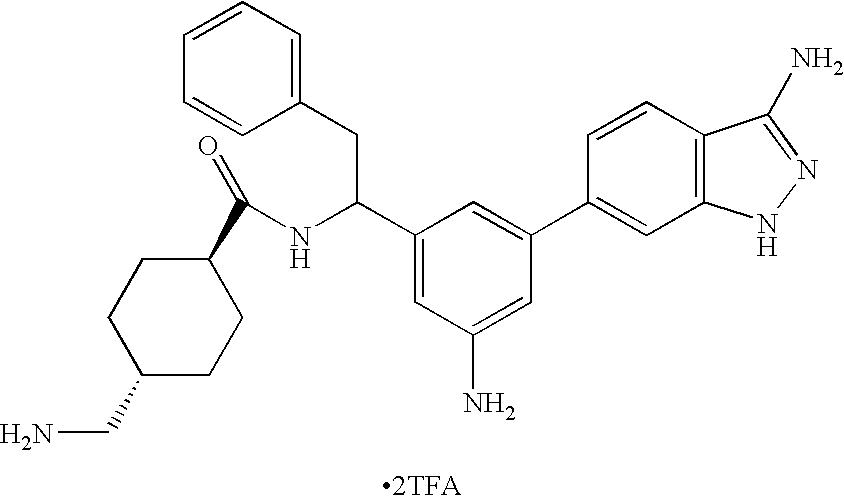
C1=CC=C(CC(NC(=O)C2CCC(CN)CC2)C2=CC(N)=CC(C3=CC4=C(C=C3)C(N)=NN4)=C2)C=C1.[2TFA]
